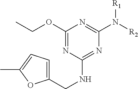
C1(CNC2=NC(N([R2])[R1])=NC(OCC)=N2)=CC=C(C)O1
